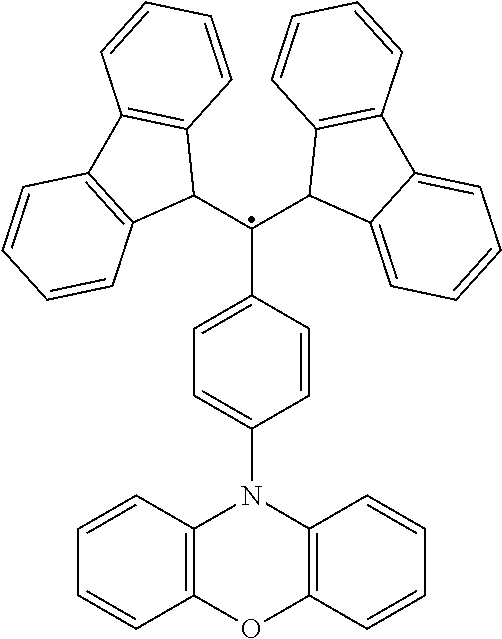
C1(C(C2C3=CC=CC=C3C3=C2C=CC=C3)C2C3=C(C4=C2C=CC=C4)C=CC=C3)=CC=C(N2C3=C(OC4=C2C=CC=C4)C=CC=C3)C=C1
